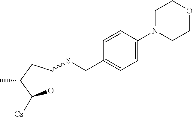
O1C(SCC2=CC=C(N3CCOCC3)C=C2)CC(C)C1[Cs]
